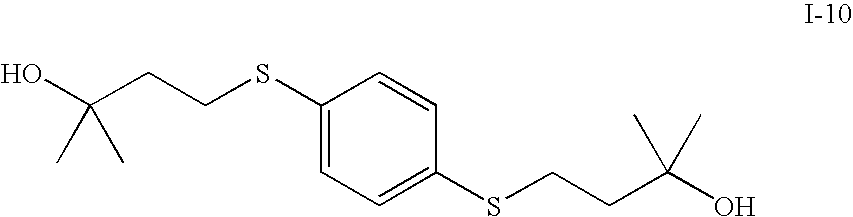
OC(CCSC1=CC=C(SCCC(O)(C)C)C=C1)(C)C
